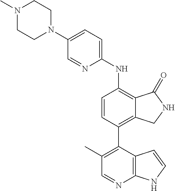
C1(N2CCN(C)CC2)=CC=C(NC2=C3C(=C(C4=C(C)C=NC5=C4C=CN5)C=C2)CNC3=O)N=C1
